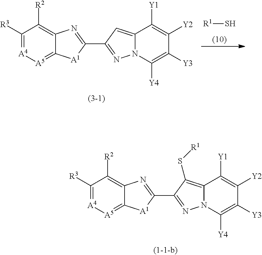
C1([R3])=[A4][A5]=C2C(=C1[R2])N=C(C1=NN3C(=C1S[R1])C([Y1])=C([Y2])C([Y3])=C3[Y4])[A1]2.C1([R3])=[A4][A5]=C2C(=C1[R2])N=C(C1=NN3C(=C1)C([Y1])=C([Y2])C([Y3])=C3[Y4])[A1]2.[R1]S
